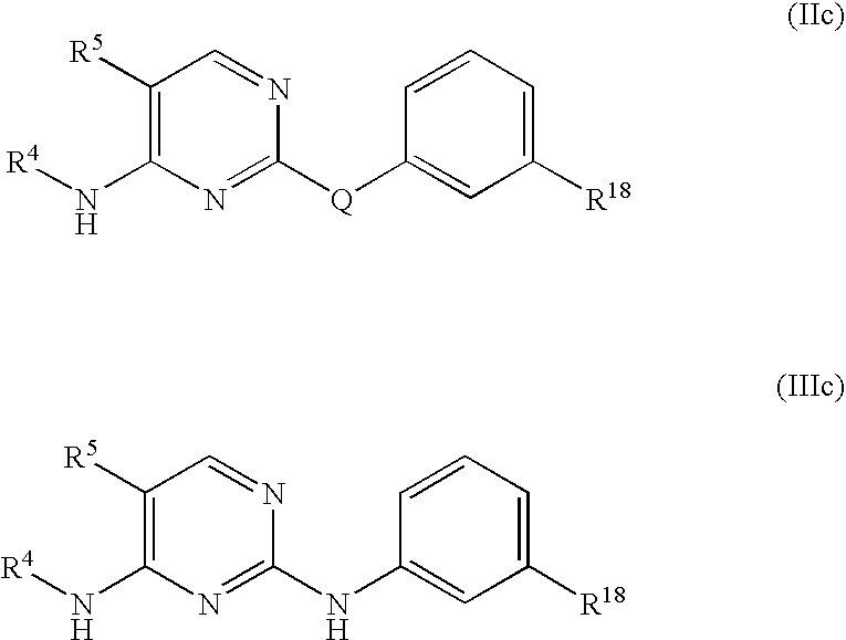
C1([R5])=C(N[R4])N=C([Q]C2=CC([R18])=CC=C2)N=C1.C1([R5])=C(N[R4])N=C(NC2=CC([R18])=CC=C2)N=C1
